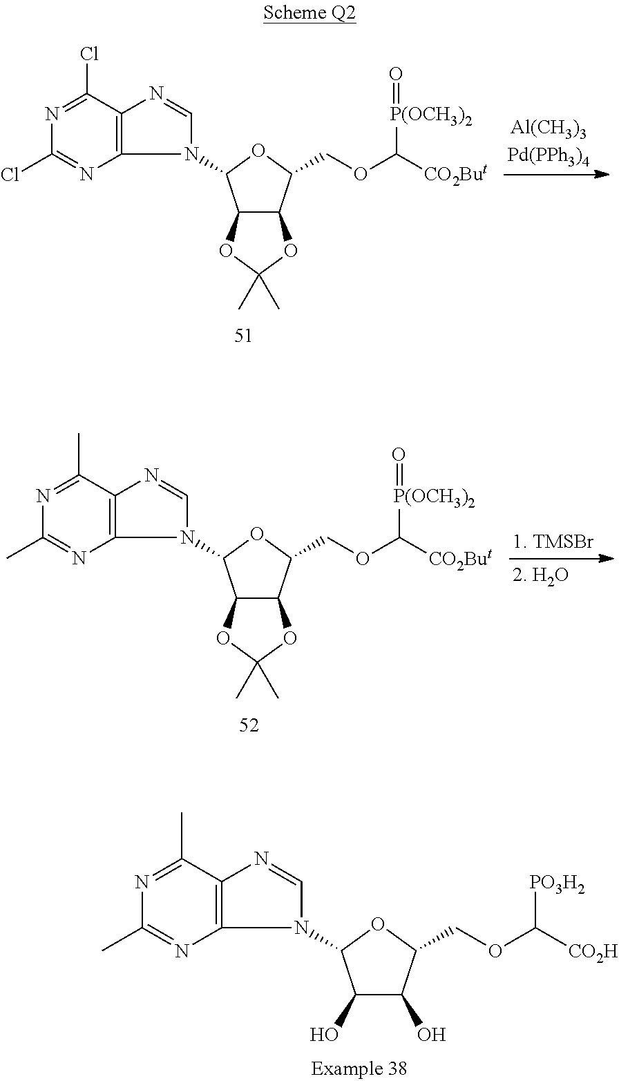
N1=C(Cl)C2=C(N=C1Cl)N(C1C3C(C(COC([CO2But])[P(OCH3)2]=O)O1)OC(C)(C)O3)C=N2.N1=C(C)C2=C(N=C1C)N(C1C3C(C(COC([CO2But])[P(OCH3)2]=O)O1)OC(C)(C)O3)C=N2.N1=C(C)C2=C(N=C1C)N(C1C(O)C(O)C(COC([CO2H])[PO3H2])O1)C=N2
